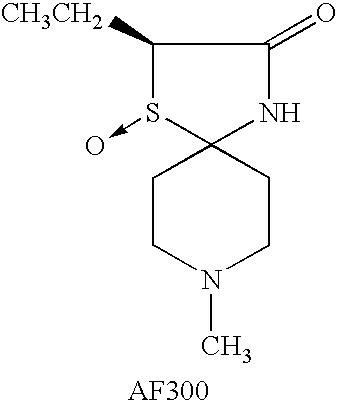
N1(C)CCC2(CC1)NC(=O)C([CH3CH2])S2->O
